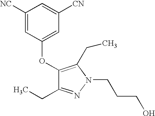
C1([NC])=CC(OC2=C(CC)N(CCCO)N=C2CC)=CC([CN])=C1
